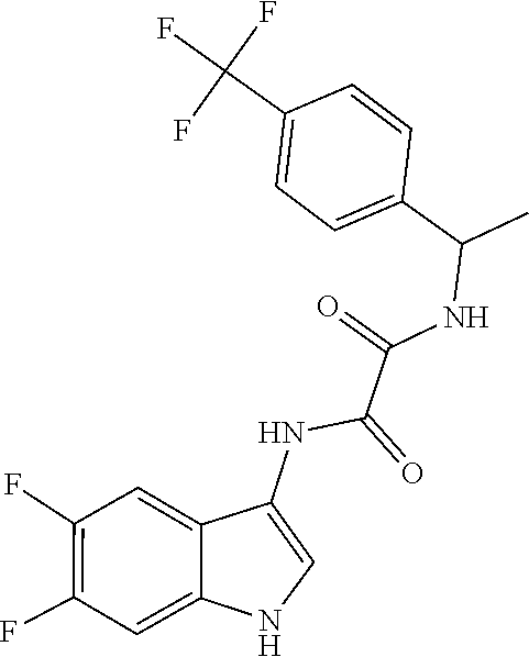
C1=CC(C(C)NC(C(NC2=CNC3=CC(F)=C(F)C=C23)=O)=O)=CC=C1C(F)(F)F
